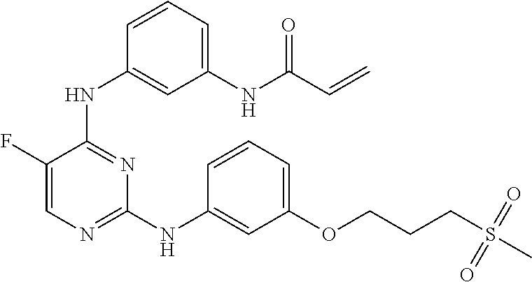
N(C1=NC=C(F)C(NC2=CC(NC(C=C)=O)=CC=C2)=N1)C1=CC(OCCCS(C)(=O)=O)=CC=C1
